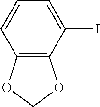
C1(I)=CC=CC2=C1OCO2
